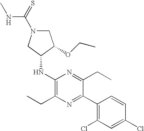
C1(NC2CN(C(=S)NC)CC2OCC)=C(CC)N=C(C2=C(Cl)C=C(Cl)C=C2)C(CC)=N1
